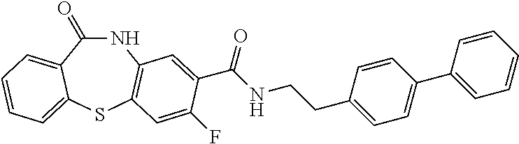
N1C(=O)C2=CC=CC=C2SC2=C1C=C(C(NCCC1=CC=C(C3=CC=CC=C3)C=C1)=O)C(F)=C2
